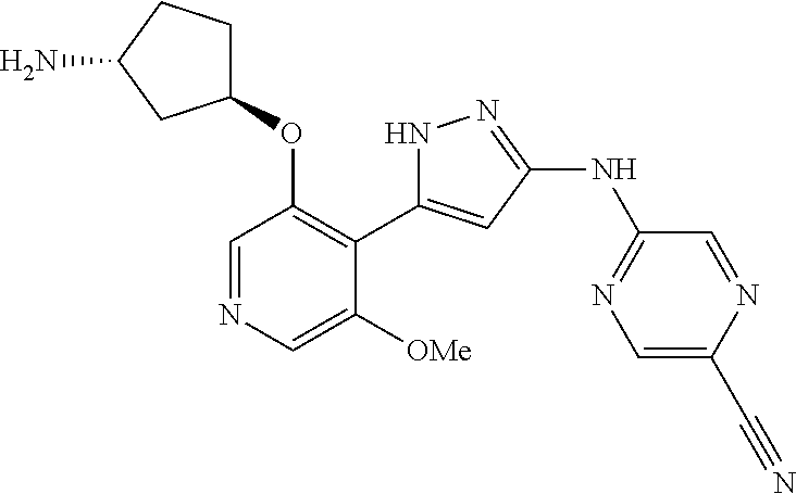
C1=NC=C([OMe])C(C2=CC(NC3=NC=C(C#N)N=C3)=NN2)=C1OC1CCC(N)C1
